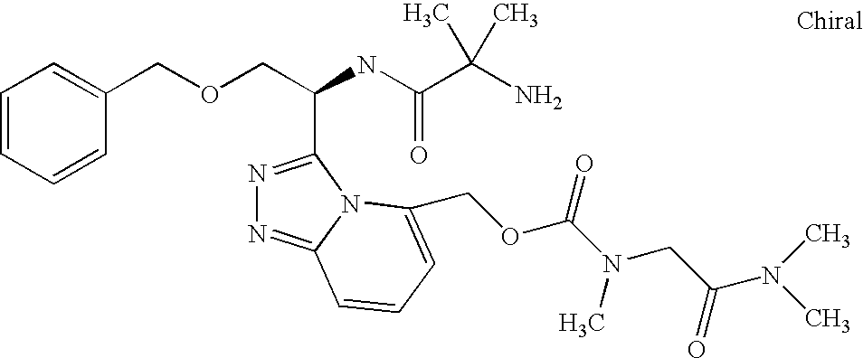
C(OCC(C1=NN=C2N1C(COC(N(C)CC(=O)N(C)C)=O)=CC=C2)NC(=O)C(C)(N)C)C1=CC=CC=C1
